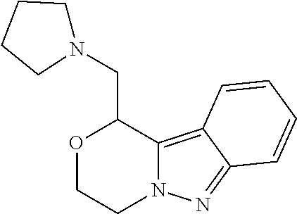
O1CCN2C(=C3C(=N2)C=CC=C3)C1CN1CCCC1
